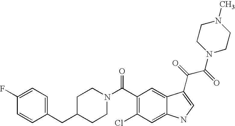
C1(F)=CC=C(CC2CCN(C(C3=C(Cl)C=C4C(=C3)C(C(=O)C(=O)N3CCN(C)CC3)=CN4)=O)CC2)C=C1
